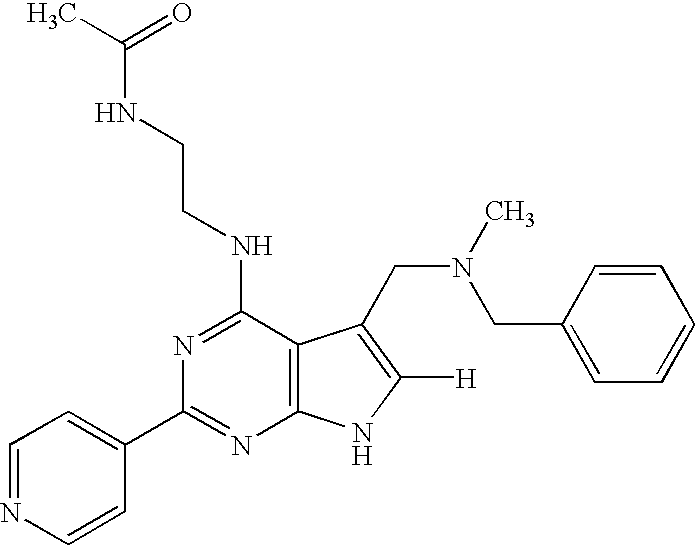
C1=NC=CC(C2=NC3=C(C(NCCNC(C)=O)=N2)C(CN(CC2=CC=CC=C2)C)=C([H])N3)=C1
